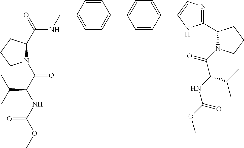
C1=CC(CNC(C2N(C(C(NC(OC)=O)C(C)C)=O)CCC2)=O)=CC=C1C1=CC=C(C2=CN=C(C3N(C(C(NC(OC)=O)C(C)C)=O)CCC3)N2)C=C1
